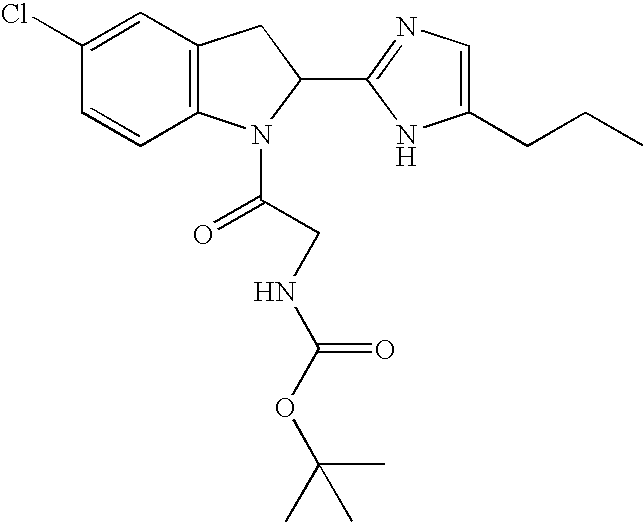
C12=C(C=C(Cl)C=C1)CC(C1=NC=C(CCC)N1)N2C(=O)CNC(OC(C)(C)C)=O
